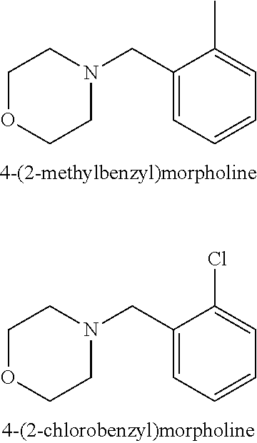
C1OCCN(CC2=CC=CC=C2C)C1.C1OCCN(CC2=CC=CC=C2Cl)C1
